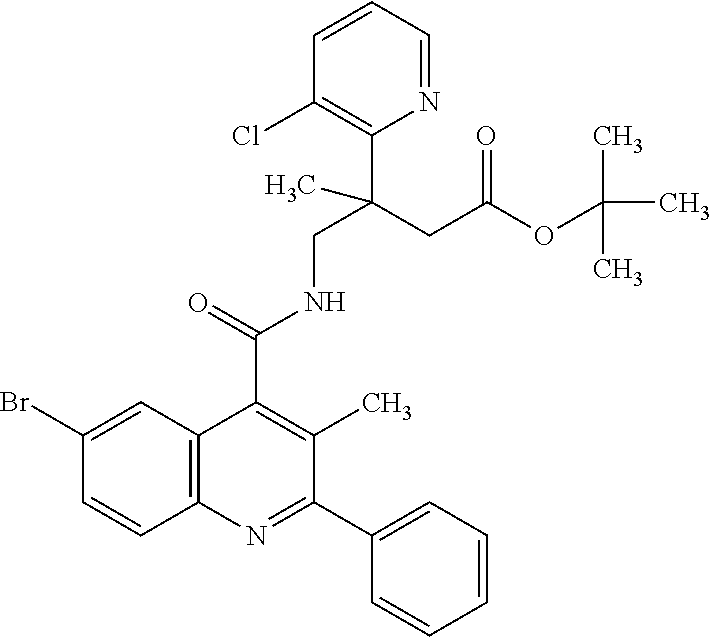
C1(C2=CC=CC=C2)=NC2=C(C(C(=O)NCC(CC(OC(C)(C)C)=O)(C3=C(Cl)C=CC=N3)C)=C1C)C=C(Br)C=C2
